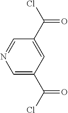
C1=C(C(=O)Cl)C=C(C(=O)Cl)C=N1
